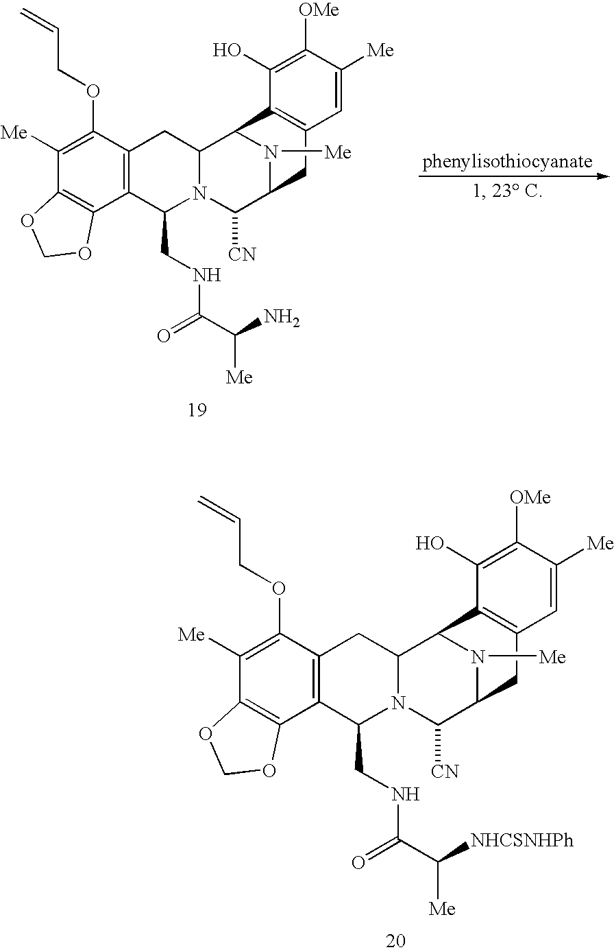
C1([Me])=C(OCC=C)C2=C(C3=C1OCO3)C(CNC(C(N)[Me])=O)N1C(C2)C2N([Me])C(C1[CN])CC1=C2C(O)=C([OMe])C([Me])=C1.C1([Me])=C(OCC=C)C2=C(C3=C1OCO3)C(CNC(C([NHCSNHPh])[Me])=O)N1C(C2)C2N([Me])C(C1[CN])CC1=C2C(O)=C([OMe])C([Me])=C1
